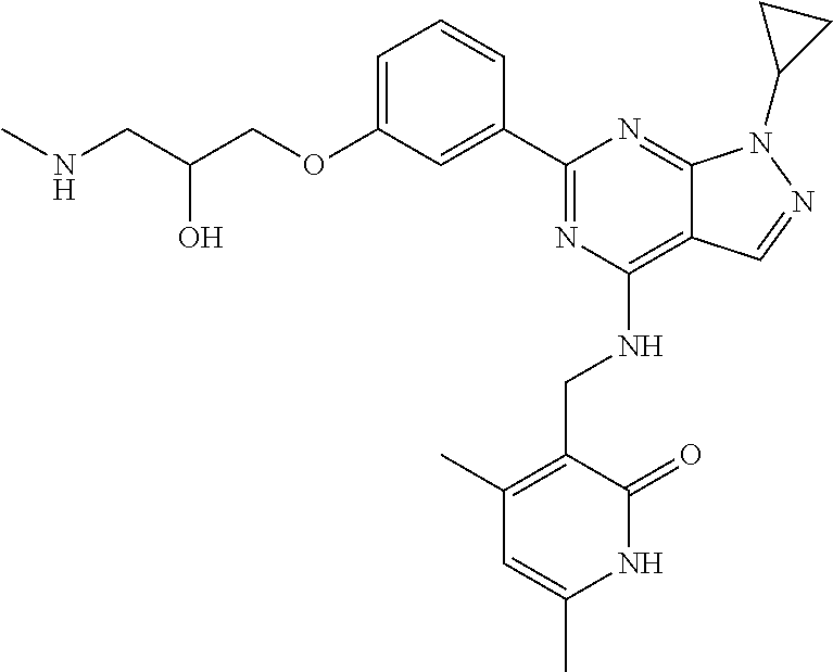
C1=C(OCC(CNC)O)C=C(C2=NC(NCC3=C(C)C=C(C)NC3=O)=C3C(=N2)N(C2CC2)N=C3)C=C1
